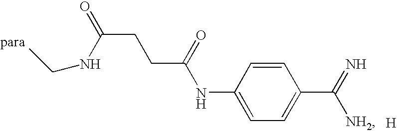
C1=CC(NC(CCC(=O)NCC)=O)=CC=C1C([NH2])=N.[H]
